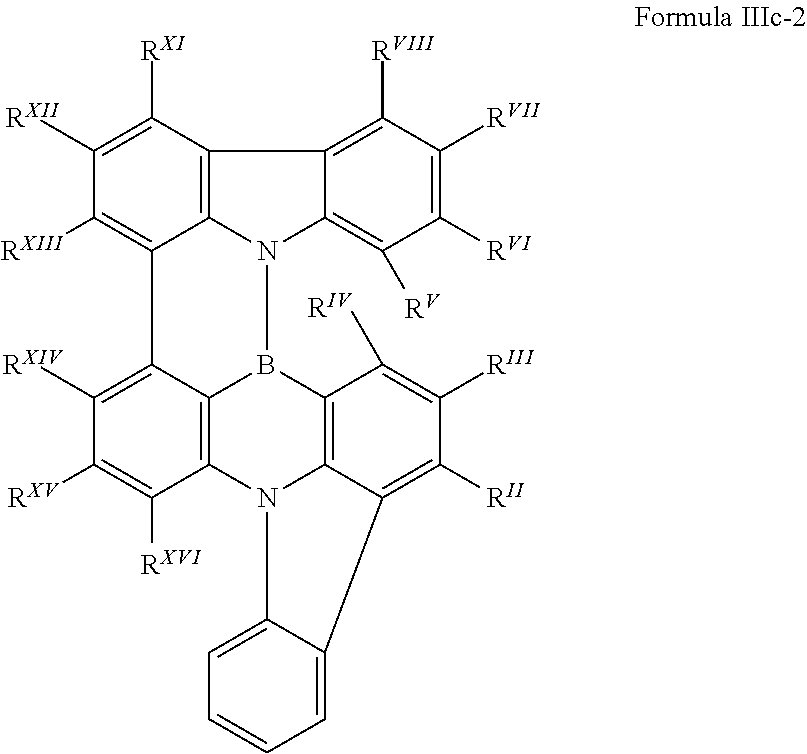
C1([RXI])=C([RXII])C([RXIII])=C2C3=C1C1=C([RVIII])C([RVII])=C([RVI])C([RV])=C1N3B1C3=C(C([RXVI])=C([RXV])C([RXIV])=C23)N2C3=C1C([RIV])=C([RIII])C([RII])=C3C1=CC=CC=C21
